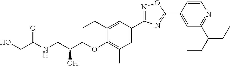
N1=C(C2=CC(C)=C(OCC(CNC(CO)=O)O)C(CC)=C2)N=C(C2=CC(C(CC)CC)=NC=C2)O1
